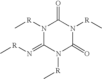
N1([R]C)C(=N[R]C)N([R]C)C(=O)N([R]C)C1=O
